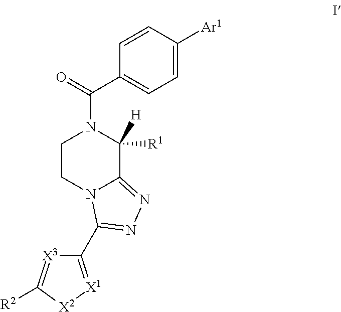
C1CN2C(=NN=C2C2=[X1][X2]C([R2])=[X3]2)C([R1])([H])N1C(=O)C1=CC=C([Ar1])C=C1
